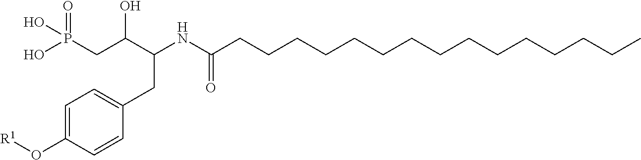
OP(CC(C([HN]C(CCCCCCCCCCCCCCC)=O)CC1=CC=C(O[R1])C=C1)O)(=O)O
